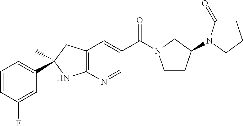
C1=CC(F)=CC(C2(C)CC3=C(N2)N=CC(C(=O)N2CCC(N4C(=O)CCC4)C2)=C3)=C1
